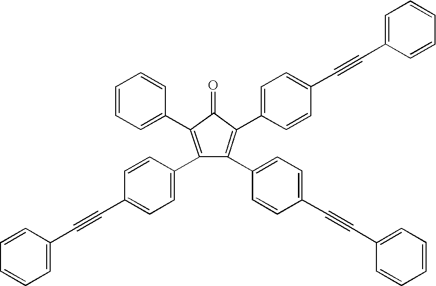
C1(C2=CC=C(C#CC3=CC=CC=C3)C=C2)=C(C2=CC=C(C#CC3=CC=CC=C3)C=C2)C(C2=CC=C(C#CC3=CC=CC=C3)C=C2)=C(C2=CC=CC=C2)C1=O
